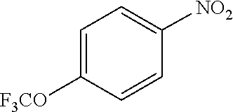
C1=C([NO2])C=CC([F3CO])=C1
